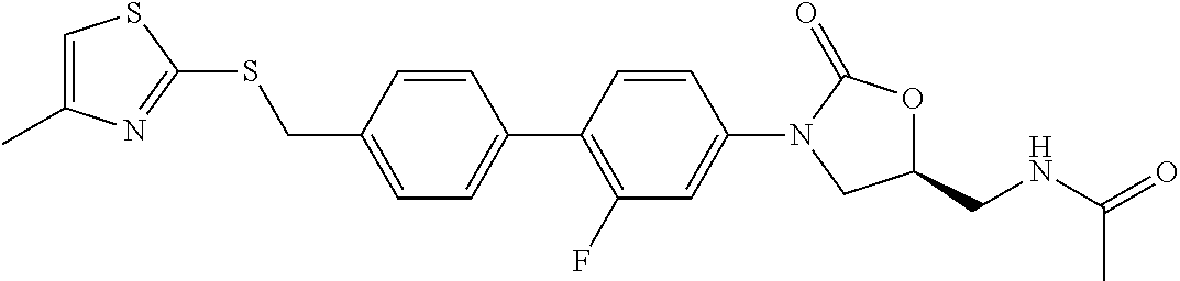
C1(C2=CC=C(CSC3=NC(C)=CS3)C=C2)=C(F)C=C(N2CC(CNC(=O)C)OC2=O)C=C1
